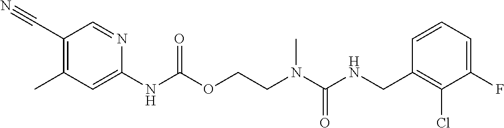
C1=CC(CNC(N(CCOC(NC2=CC(C)=C(C#N)C=N2)=O)C)=O)=C(Cl)C(F)=C1
